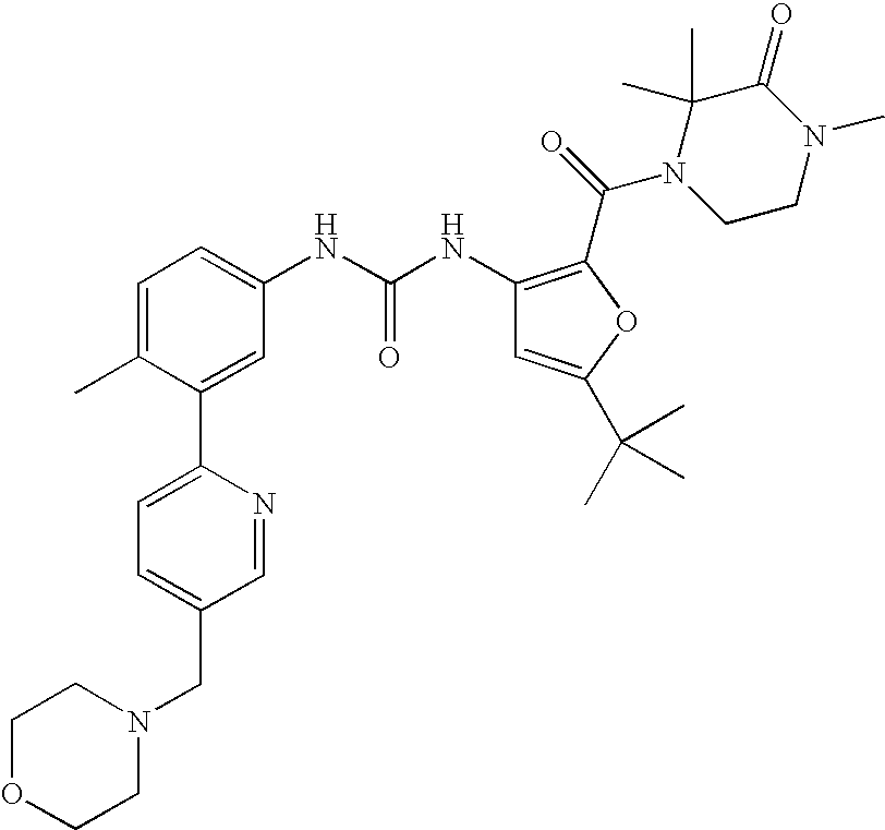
C1OCCN(CC2=CC=C(C3=CC(NC(NC4=C(C(=O)N5CCN(C)C(=O)C5(C)C)OC(C(C)(C)C)=C4)=O)=CC=C3C)N=C2)C1
